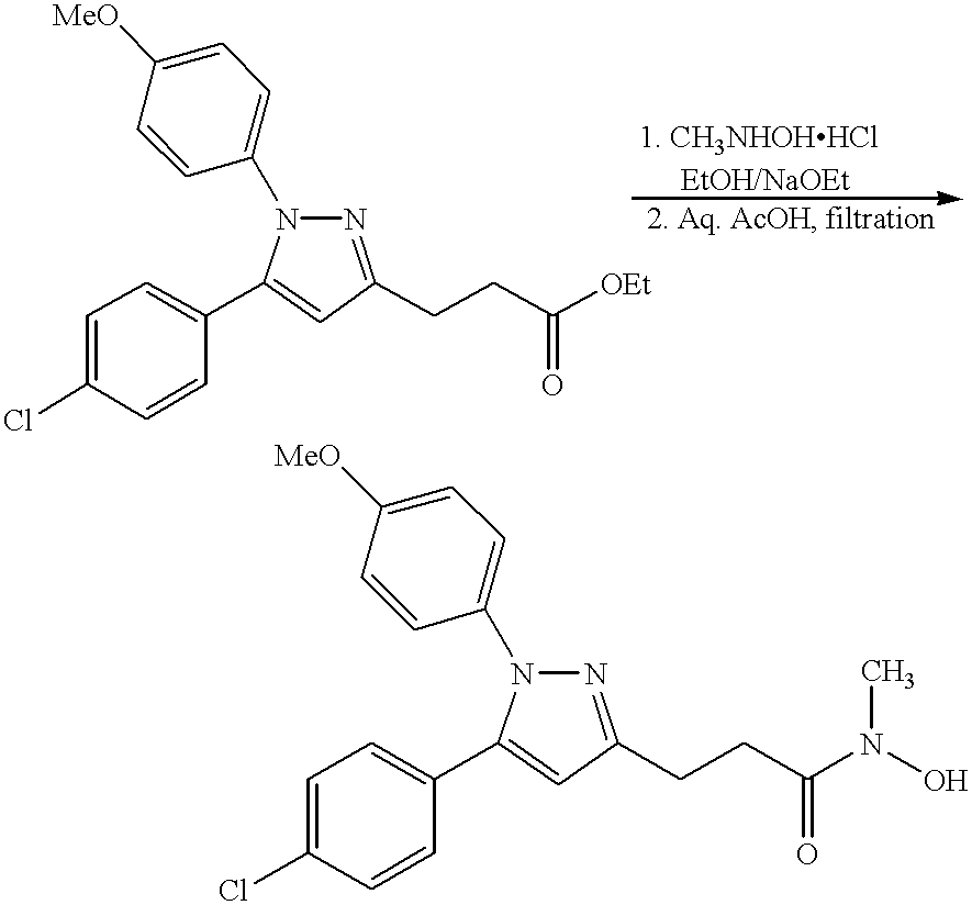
C1=C(C2=CC=C(Cl)C=C2)N(C2=CC=C([MeO])C=C2)N=C1CCC([OEt])=O.C1=C(C2=CC=C(Cl)C=C2)N(C2=CC=C([MeO])C=C2)N=C1CCC(=O)N(O)C
